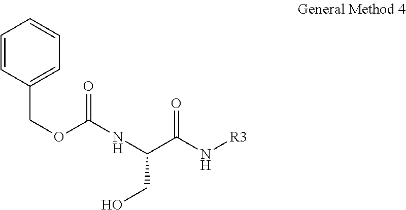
C1=CC(COC(NC(CO)C(N[R3])=O)=O)=CC=C1
